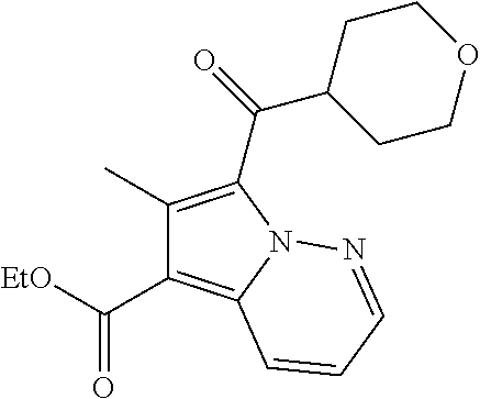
C1(C)=C(C(=O)C2CCOCC2)N2C(=C1C([EtO])=O)C=CC=N2
